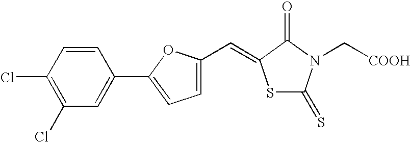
ClC1=C(Cl)C=C(C2=CC=C(C=C3SC(=S)N(C[COOH])C3=O)O2)C=C1
